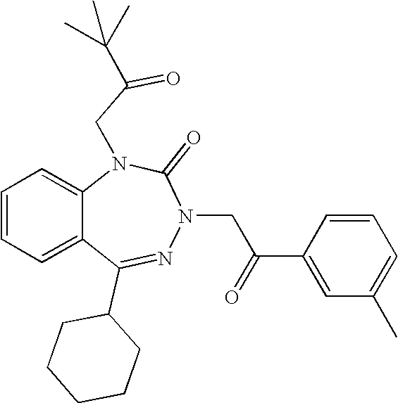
C1=CC=C2C(=C1)N(CC(=O)C(C)(C)C)C(=O)N(CC(C1=CC(C)=CC=C1)=O)N=C2C1CCCCC1
